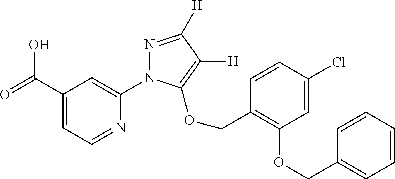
OC(C1=CC=NC(N2N=C([H])C([H])=C2OCC2=C(OCC3=CC=CC=C3)C=C(Cl)C=C2)=C1)=O
